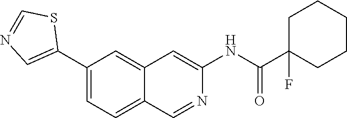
N1=CSC(C2=CC=C3C=NC(NC(C4(F)CCCCC4)=O)=CC3=C2)=C1
